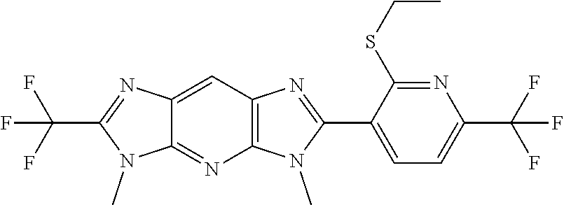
C12=CC3=C(N=C1N(C)C(C(F)(F)F)=N2)N(C)C(C1=CC=C(C(F)(F)F)N=C1SCC)=N3
